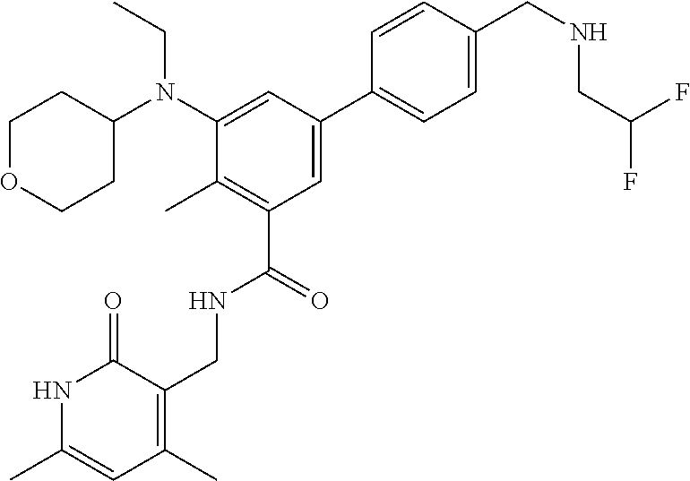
C1=CC(CNCC(F)F)=CC=C1C1=CC(C(=O)NCC2=C(C)C=C(C)NC2=O)=C(C)C(N(C2CCOCC2)CC)=C1
